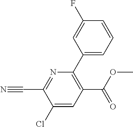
C1(Cl)=CC(C(OC)=O)=C(C2=CC=CC(F)=C2)N=C1C#N
